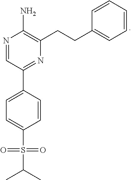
N1=CC(C2=CC=C(S(C(C)C)(=O)=O)C=C2)=NC(CCC2=CC=CC=C2)=C1N
